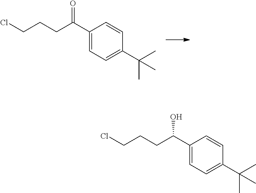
C1(C(CCCCl)=O)=CC=C(C(C)(C)C)C=C1.C1(C(CCCCl)O)=CC=C(C(C)(C)C)C=C1
